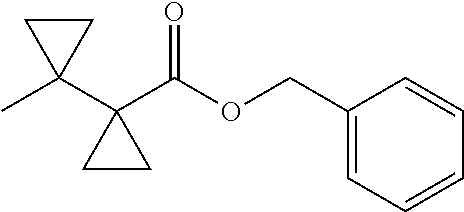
C1(C(OCC2=CC=CC=C2)=O)(C2(C)CC2)CC1
